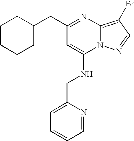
C1CCCC(CC2=NC3=C(Br)C=NN3C(NCC3=CC=CC=N3)=C2)C1
